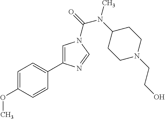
C1=C(OC)C=CC(C2=CN(C(N(C)C3CCN(CCO)CC3)=O)C=N2)=C1
